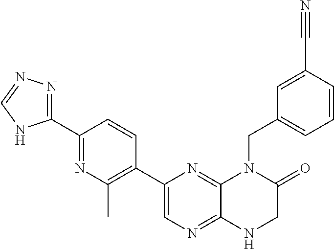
C1(C2=CN=C3C(=N2)N(CC2=CC=CC(C#N)=C2)C(=O)CN3)=C(C)N=C(C2=NN=CN2)C=C1
